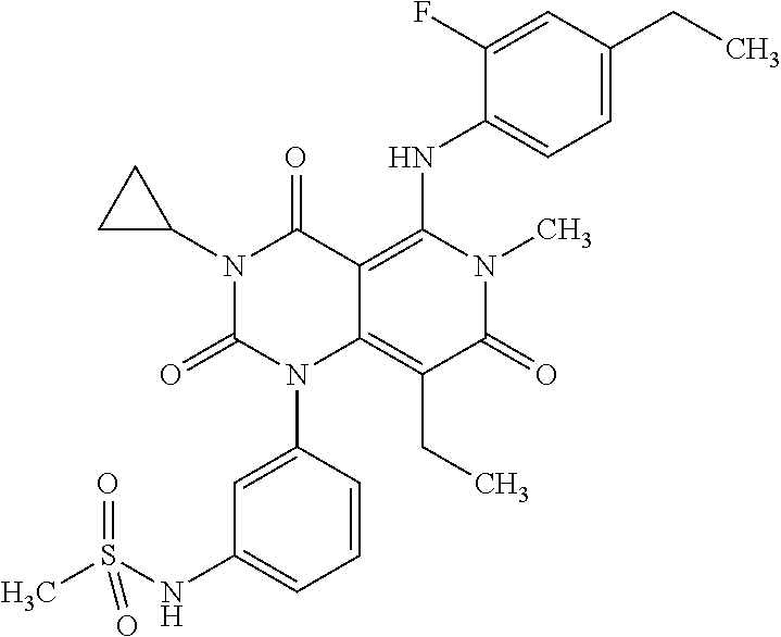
N1(C2CC2)C(=O)N(C2=CC(NS(C)(=O)=O)=CC=C2)C2=C(CC)C(=O)N(C)C(NC3=CC=C(CC)C=C3F)=C2C1=O
